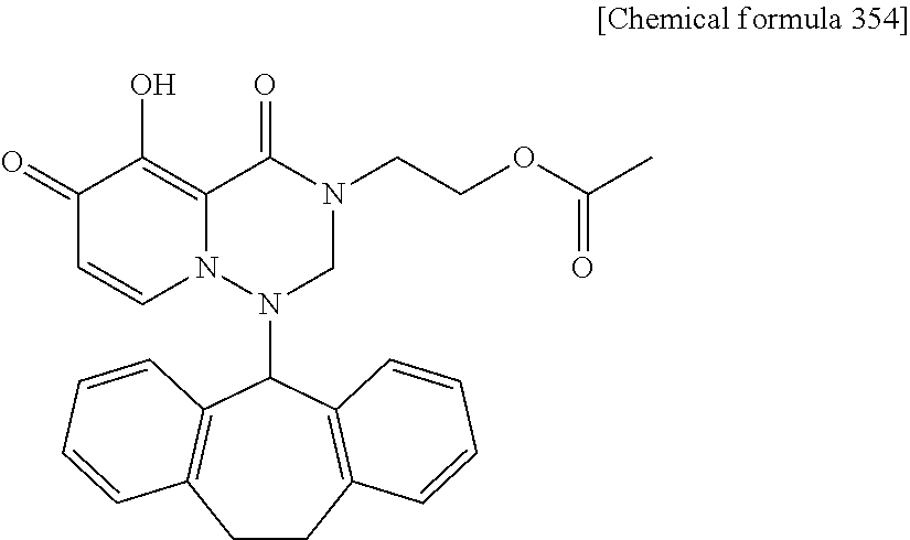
C1(=O)C=CN2C(=C1O)C(=O)N(CCOC(C)=O)CN2C1C2=C(CCC3=C1C=CC=C3)C=CC=C2
